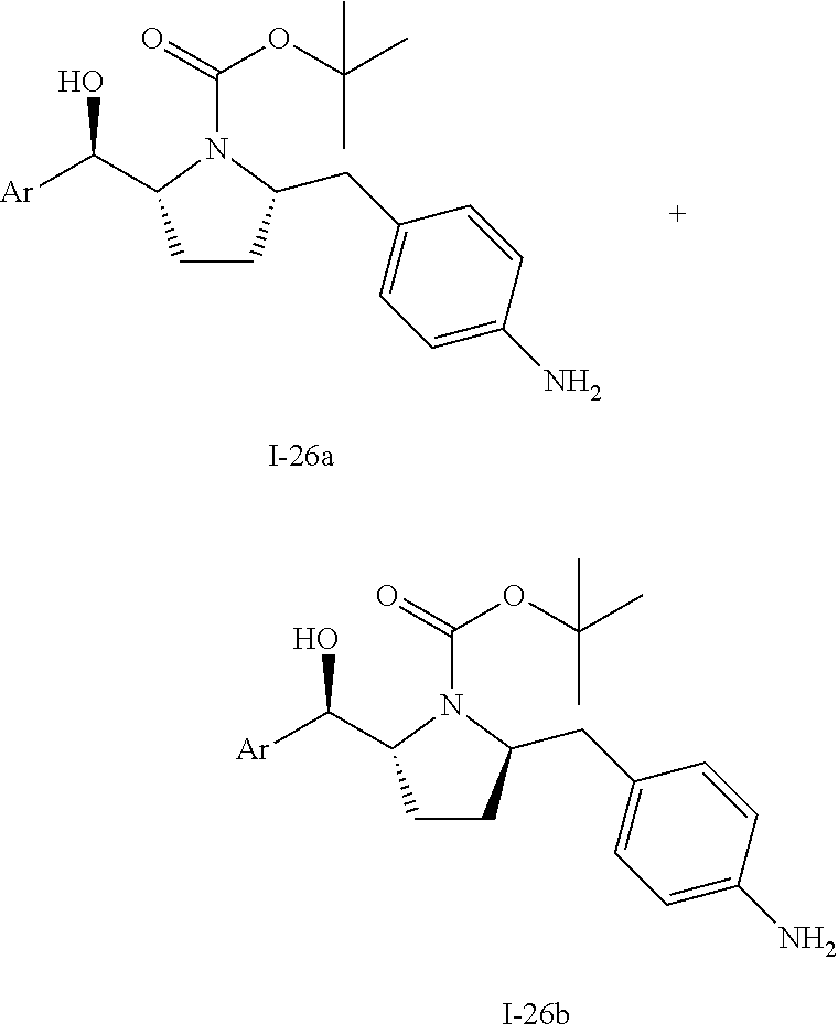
C1CC(CC2=CC=C(N)C=C2)N(C(=O)OC(C)(C)C)C1C([Ar])O.C1CC(CC2=CC=C(N)C=C2)N(C(=O)OC(C)(C)C)C1C([Ar])O
